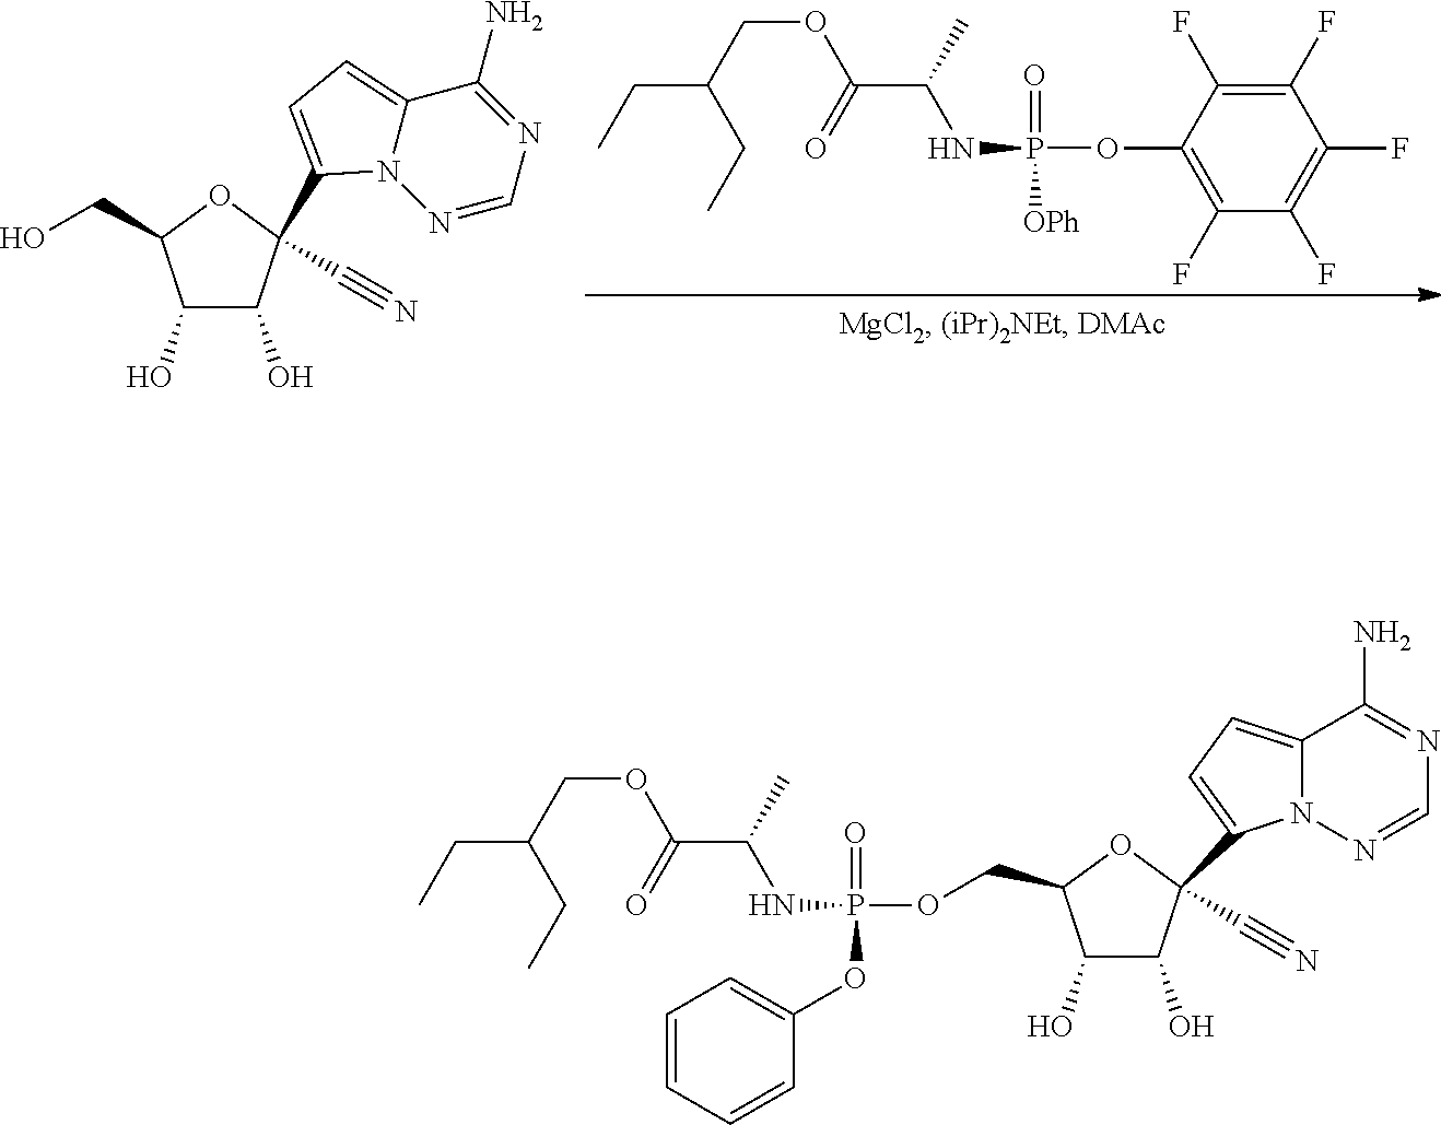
C1(O)C(O)C(C2=CC=C3N2N=CN=C3N)(C#N)OC1CO.O(P(=O)(NC(C)C(OCC(CC)CC)=O)[OPh])C1=C(F)C(F)=C(F)C(F)=C1F.C1(O)C(O)C(C#N)(C2=CC=C3N2N=CN=C3N)OC1COP(=O)(NC(C)C(OCC(CC)CC)=O)OC1=CC=CC=C1
